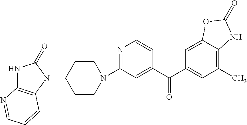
N1(C2=NC=CC(C(C3=CC(C)=C4C(=C3)OC(=O)N4)=O)=C2)CCC(N2C(=O)NC3=C2C=CC=N3)CC1
